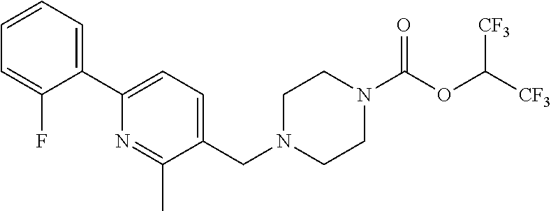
C1(C2=CC=CC=C2F)=CC=C(CN2CCN(C(OC([CF3])[CF3])=O)CC2)C(C)=N1
